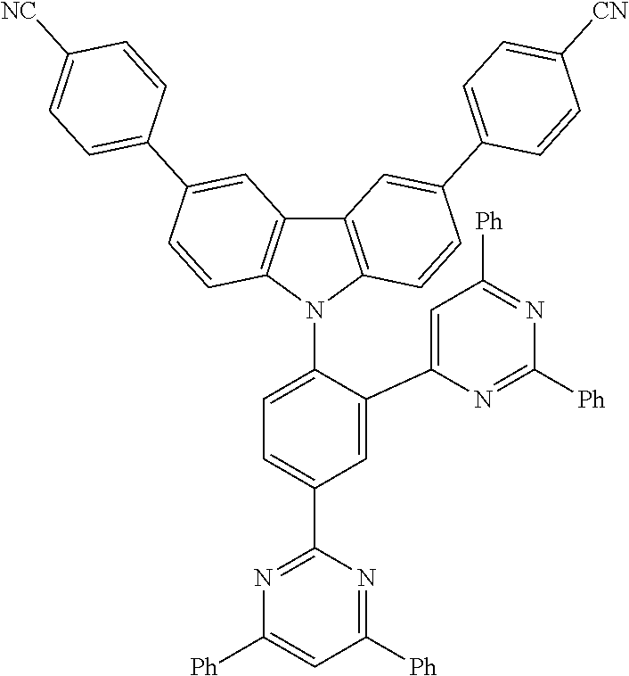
C1=C(C2=CC([Ph])=NC([Ph])=N2)C(N2C3=C(C4=C2C=CC(C2=CC=C([NC])C=C2)=C4)C=C(C2=CC=C([CN])C=C2)C=C3)=CC=C1C1=NC([Ph])=CC([Ph])=N1
